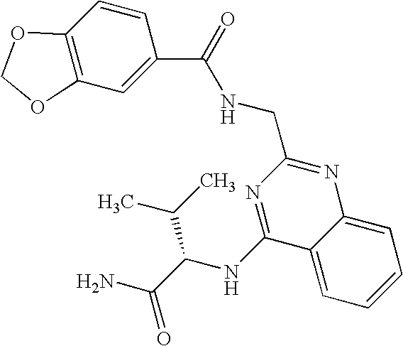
C12=CC=CC=C1N=C(CNC(C1=CC3=C(C=C1)OCO3)=O)N=C2NC(C(N)=O)C(C)C
